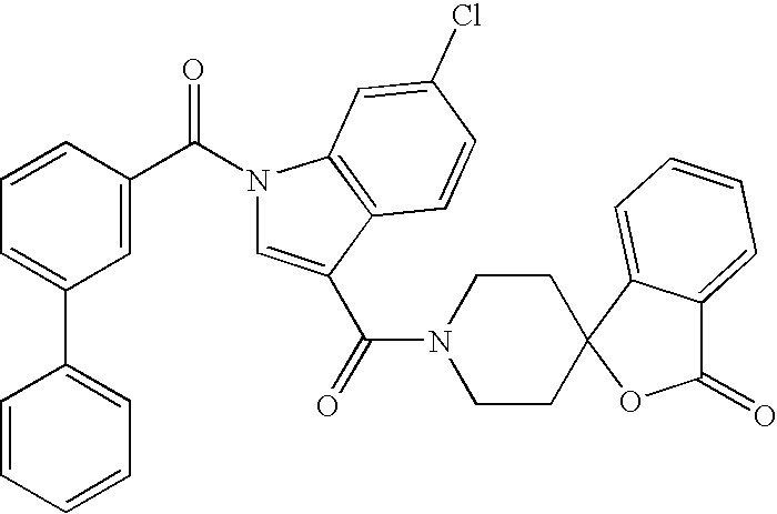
C1=C(C(N2C=C(C(=O)N3CCC4(CC3)OC(=O)C3=CC=CC=C43)C3=C2C=C(Cl)C=C3)=O)C=CC=C1C1=CC=CC=C1
